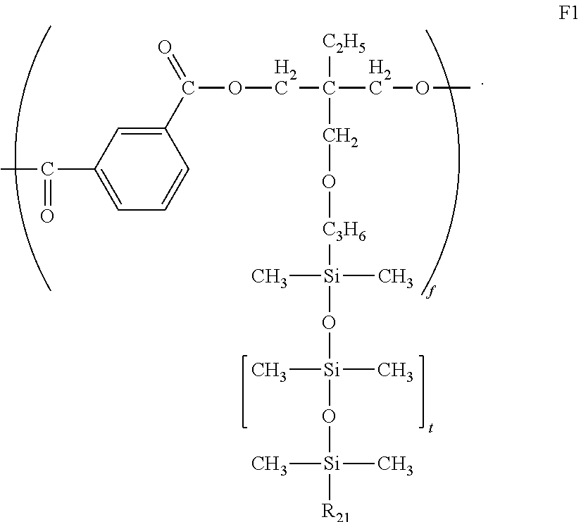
C(OCC(COC)([C2H5])CO[C3H6][Si](O[Si](O[Si]([R21])(C)C)(C)C)(C)C)(=O)C1=CC(C(=O)C)=CC=C1
